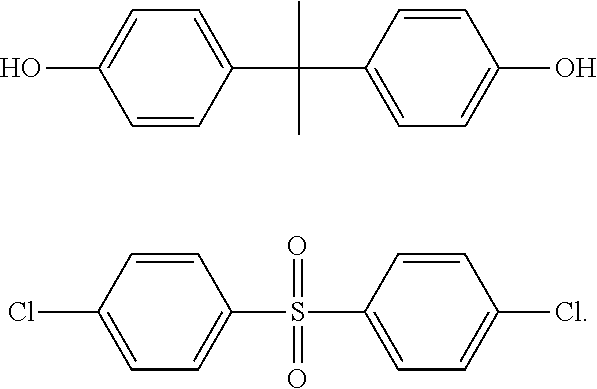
OC1=CC=C(C(C)(C)C2=CC=C(O)C=C2)C=C1.ClC1=CC=C(S(=O)(=O)C2=CC=C(Cl)C=C2)C=C1
